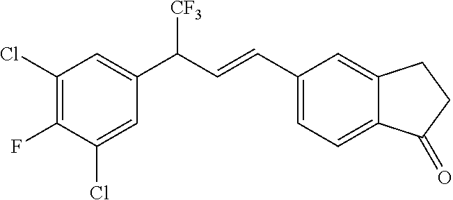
C1(Cl)=C(F)C(Cl)=CC(C([CF3])C=CC2=CC=C3C(=C2)CCC3=O)=C1
